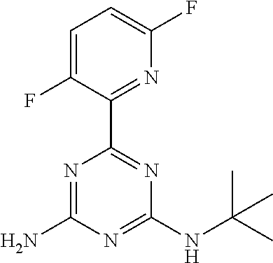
C1(N)=NC(C2=NC(F)=CC=C2F)=NC(NC(C)(C)C)=N1
